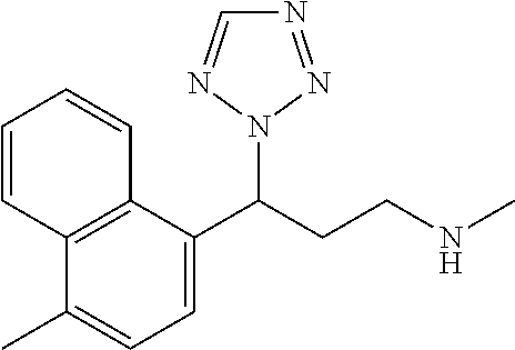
C1=C(C(CCNC)N2N=NC=N2)C2=C(C(C)=C1)C=CC=C2
